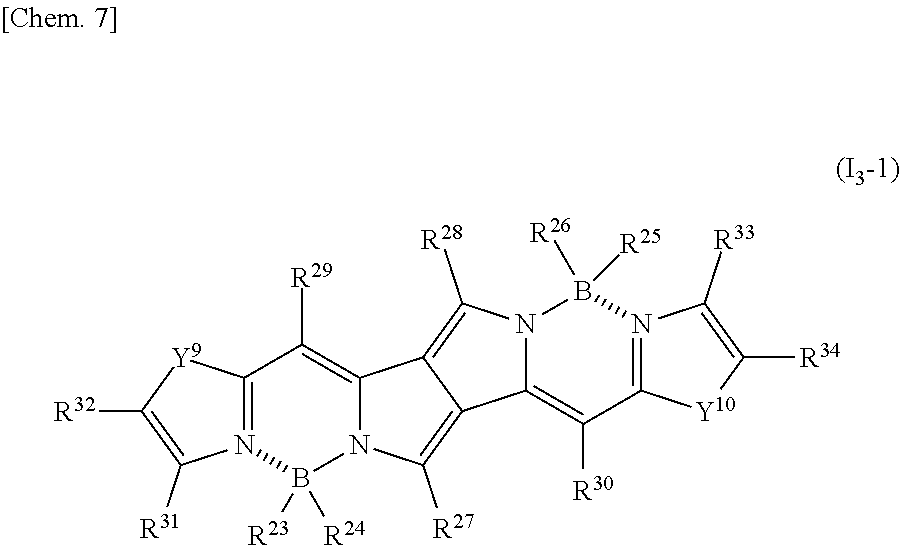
C12=N(B([R23])([R24])N3C(=C1[R29])C1=C([R28])N4C(=C([R30])C5=N(B4([R26])[R25])C([R33])=C([R34])[Y10]5)C1=C3[R27])C([R31])=C([R32])[Y9]2
